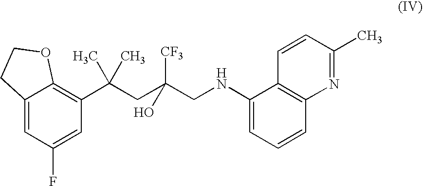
C12=CC(F)=CC(C(CC(CNC3=CC=CC4=C3C=CC(C)=N4)(O)[CF3])(C)C)=C1OCC2
